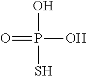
OP(O)(=O)S
